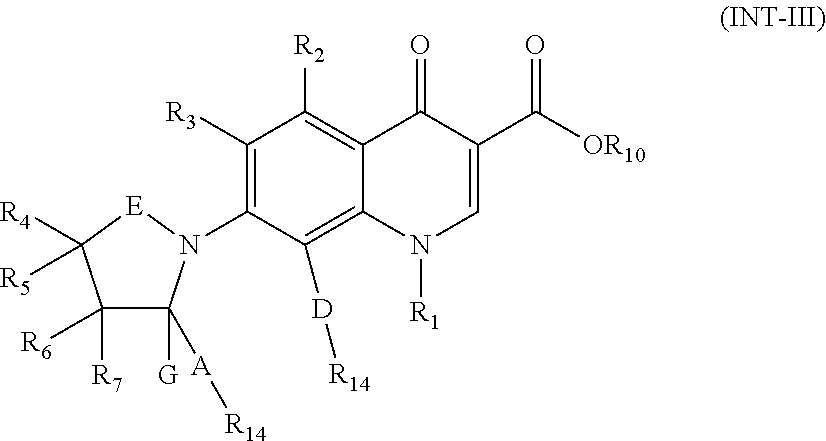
C1([R3])=C(N2C([G])([A][R14])C([R6])([R7])C([R4])([R5])[E]2)C([D][R14])=C2C(=C1[R2])C(=O)C(C([OR10])=O)=CN2[R1]
